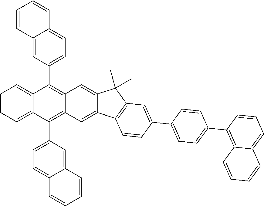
C12=CC3=C(C4=CC=C5C(=C4)C=CC=C5)C4=CC=CC=C4C(C4=CC=C5C(=C4)C=CC=C5)=C3C=C1C(C)(C)C1=C2C=CC(C2=CC=C(C3=C4C(=CC=C3)C=CC=C4)C=C2)=C1
